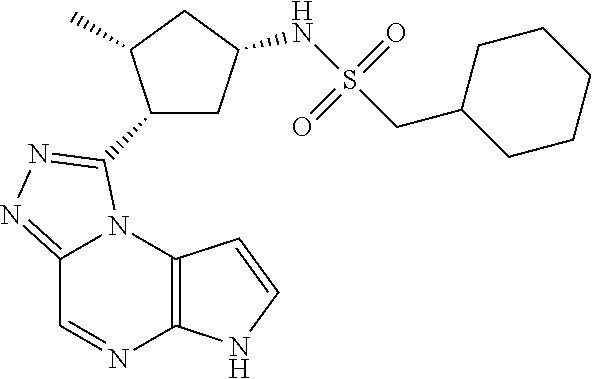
C12=C(N3C(=NN=C3C3CC(NS(CC4CCCCC4)(=O)=O)CC3C)C=N1)C=CN2
